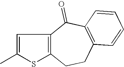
C1=C(C)SC2=C1C(=O)C1=C(CC2)C=CC=C1
